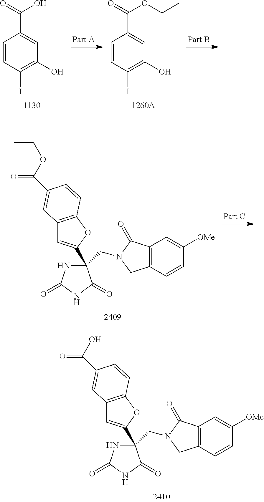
C1=CC(I)=C(O)C=C1C(=O)O.C1=CC(I)=C(O)C=C1C(=O)OCC.C1(CN2C(=O)C3=C(C=CC([OMe])=C3)C2)(C2=CC3=C(O2)C=CC(C(O)=O)=C3)NC(=O)NC1=O.C1(CN2C(=O)C3=C(C=CC([OMe])=C3)C2)(C2=CC3=C(O2)C=CC(C(OCC)=O)=C3)NC(=O)NC1=O
